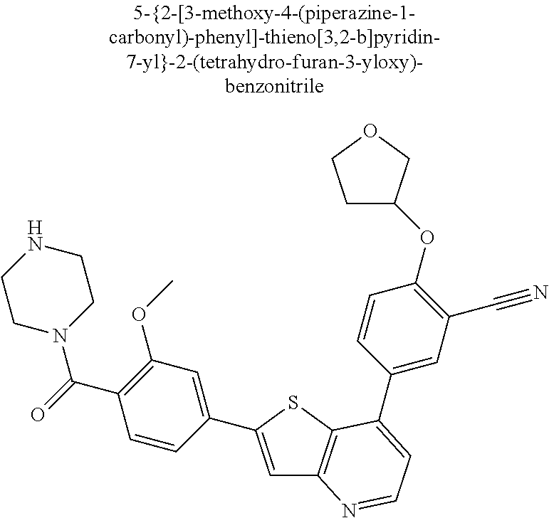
C1=C(C2=CC(OC)=C(C(=O)N3CCNCC3)C=C2)SC2=C1N=CC=C2C1=CC(C#N)=C(OC2CCOC2)C=C1
